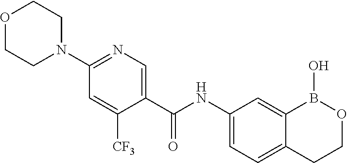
N1(C2=NC=C(C(NC3=CC=C4C(=C3)B(O)OCC4)=O)C([CF3])=C2)CCOCC1
